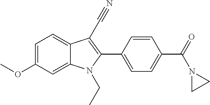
C1=C(OC)C=C2C(=C1)C(C#N)=C(C1=CC=C(C(=O)N3CC3)C=C1)N2CC
